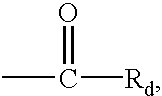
CC([Rd])=O
